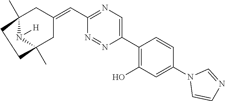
C12(C)N([H])C(C)(CC(=CC3=NC=C(C4=C(O)C=C(N5C=CN=C5)C=C4)N=N3)C1)CC2
